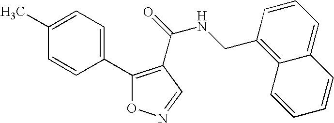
C1(C)=CC=C(C2=C(C(=O)NCC3=C4C(=CC=C3)C=CC=C4)C=NO2)C=C1
